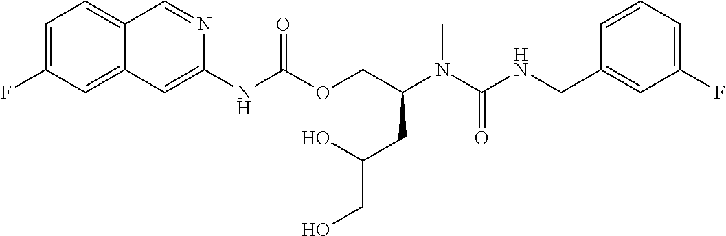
C1=CC(CNC(N(C(COC(NC2=CC3=CC(F)=CC=C3C=N2)=O)CC(CO)O)C)=O)=CC(F)=C1
